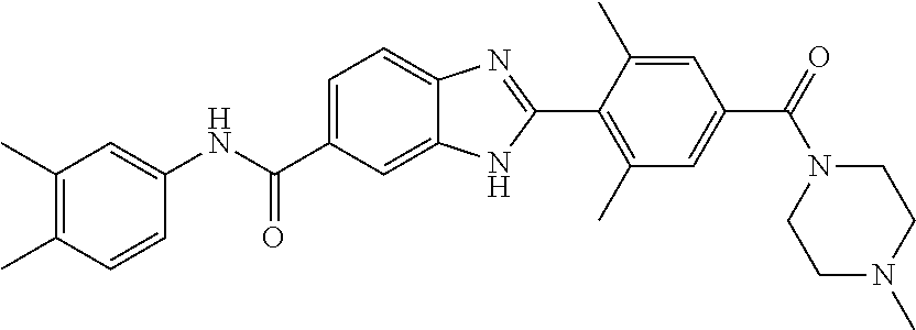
CC1=C(C)C=C(NC(C2=CC=C3C(=C2)NC(C2=C(C)C=C(C(N4CCN(C)CC4)=O)C=C2C)=N3)=O)C=C1
